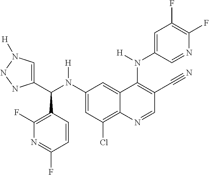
C1(N(C(C2=CN([H])NN2)C2=C(F)N=C(F)C=C2)[H])=CC(Cl)=C2C(=C1)C(N(C1=CC(F)=C(F)N=C1)[H])=C(C#N)C=N2
